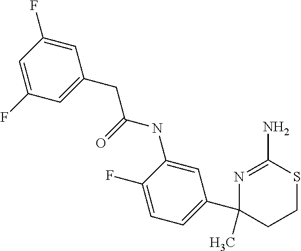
N1=C(N)SCCC1(C1=CC=C(F)C(NC(=O)CC2=CC(F)=CC(F)=C2)=C1)C
